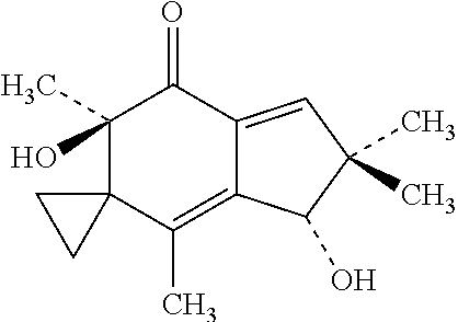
C1(C)(O)C2(C(C)=C3C(=CC(C)(C)C3O)C1=O)CC2
